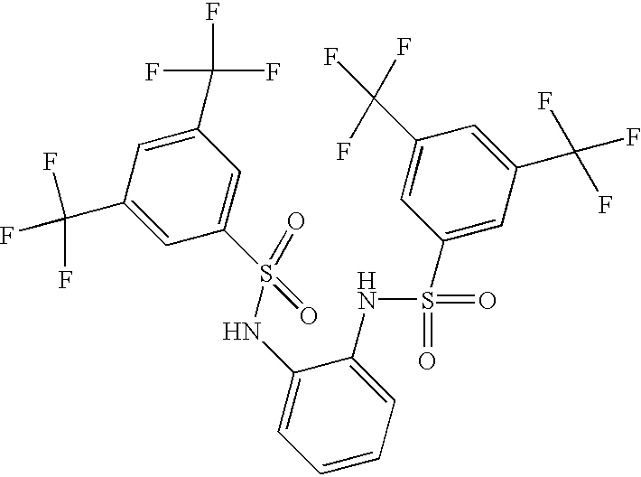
C1=C(C(F)(F)F)C=C(C(F)(F)F)C=C1S(NC1=CC=CC=C1NS(=O)(=O)C1=CC(C(F)(F)F)=CC(C(F)(F)F)=C1)(=O)=O
